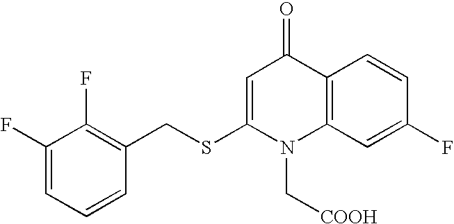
C1(F)=CC=CC(CSC2=CC(=O)C3=C(N2C[COOH])C=C(F)C=C3)=C1F
